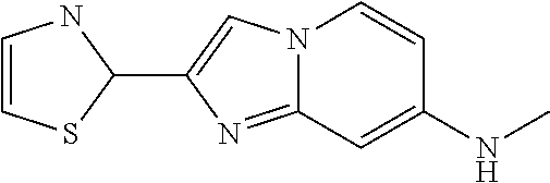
C1=CSC(C2=CN3C(=N2)C=C(NC)C=C3)N1
